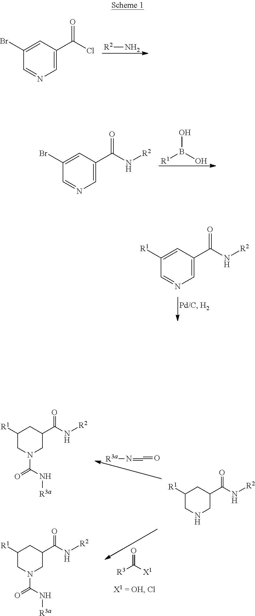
[R2]N.C1=C(C(Cl)=O)C=C(Br)C=N1.[R1]B(O)O.C1=C(C(N[R2])=O)C=C(Br)C=N1.C1=C(C(N[R2])=O)C=C([R1])C=N1.[R3]C([X1])=O.[R3a]N=C=O.C1([R1])CN(C(N[R3a])=O)CC(C(N[R2])=O)C1.C1([R1])CNCC(C(N[R2])=O)C1.C1([R1])CN(C(N[R3a])=O)CC(C(N[R2])=O)C1
